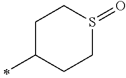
C1(C)CCS(=O)CC1
